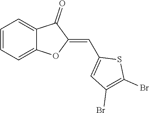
C1=CC=C2C(=C1)C(=O)C(=CC1=CC(Br)=C(Br)S1)O2
